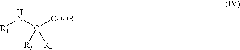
[R1]NC([COOR])([R3])[R4]
